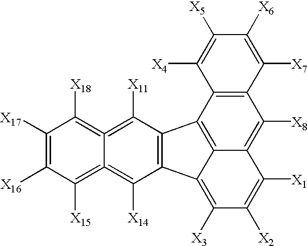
C12=C(C([X11])=C3=C([X18])C([X17])=C([X16])C([X15])=C3=C1[X14])C1=C3C(=C([X8])C4=C1C([X4])=C([X5])C([X6])=C4[X7])C([X1])=C([X2])C([X3])=C23
